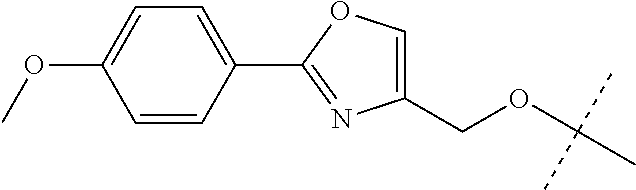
C1=CC(C2=NC(COC(C)(C)C)=CO2)=CC=C1OC
